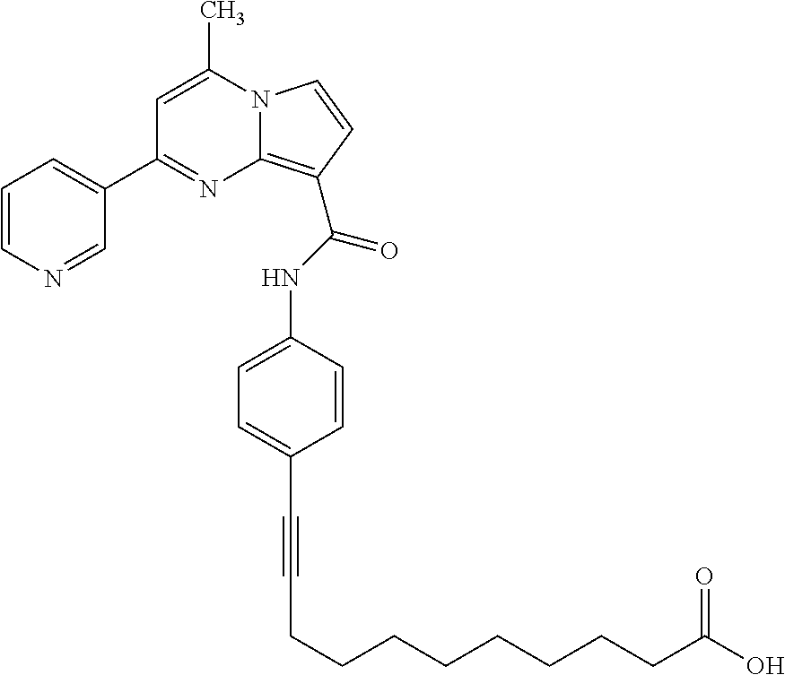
N12C(=C(C(NC3=CC=C(C#CCCCCCCCCC(O)=O)C=C3)=O)C=C1)N=C(C1=CC=CN=C1)C=C2C
